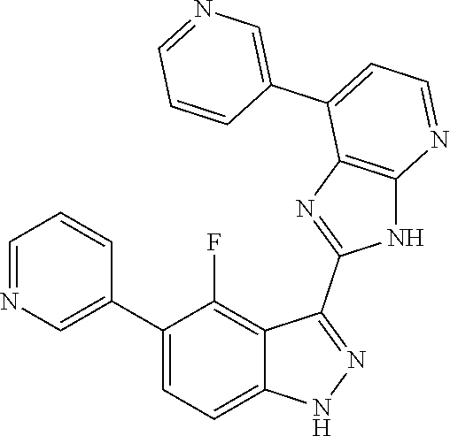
C1=NC=C(C2=CC=C3C(=C2F)C(C2=NC4=C(N2)N=CC=C4C2=CN=CC=C2)=NN3)C=C1
